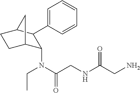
C1(N(C(CNC(CN)=O)=O)CC)C2CCC(C1C1=CC=CC=C1)C2
